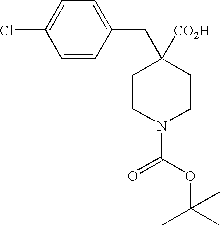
C1CN(C(OC(C)(C)C)=O)CCC1([CO2H])CC1=CC=C(Cl)C=C1
